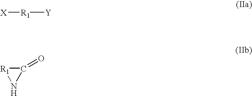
[R1]([Y])[X].C1(=O)[R1]N1
